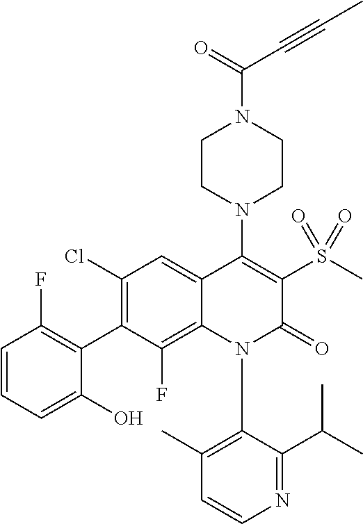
N1(C2=C(C)C=CN=C2C(C)C)C(=O)C(S(C)(=O)=O)=C(N2CCN(C(=O)C#CC)CC2)C2=CC(Cl)=C(C3=C(F)C=CC=C3O)C(F)=C12
